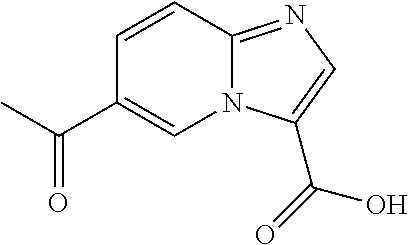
C1=CC2=NC=C(C(=O)O)N2C=C1C(C)=O
